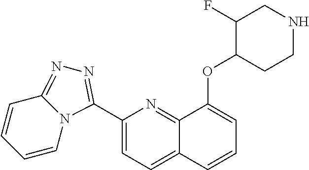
C1(C2=NN=C3N2C=CC=C3)=CC=C2C(=N1)C(OC1C(F)CNCC1)=CC=C2
